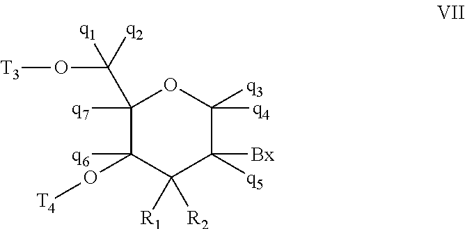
C1(C([q2])(O[T3])[q1])([q7])C([q6])(O[T4])C([R1])([R2])C([q5])([Bx])C([q3])([q4])O1
